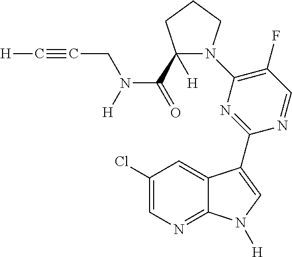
C1(Cl)=CN=C2C(=C1)C(C1=NC(N3C(C(=O)N([H])CC#C[H])([H])CCC3)=C(F)C=N1)=CN2[H]
